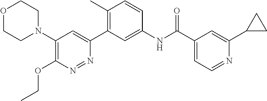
C1(N2CCOCC2)=C(OCC)N=NC(C2=C(C)C=CC(NC(C3=CC=NC(C4CC4)=C3)=O)=C2)=C1
